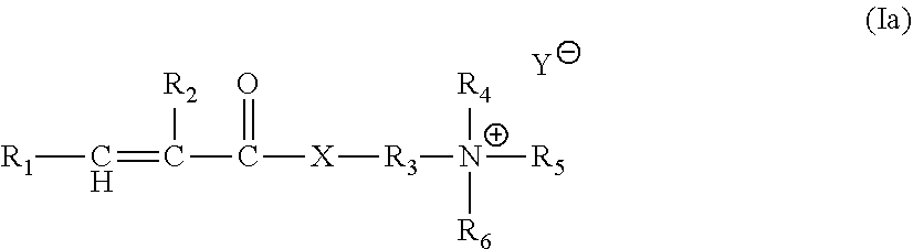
[R1]C=C(C([X][R3][N+]([R5])([R4])[R6])=O)[R2].[Y]
